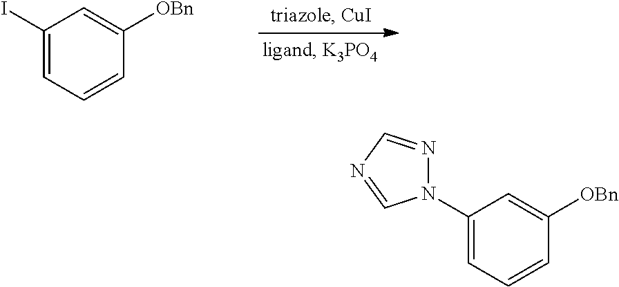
C1(I)=CC=CC([OBn])=C1.C1(N2N=CN=C2)=CC=CC([OBn])=C1
